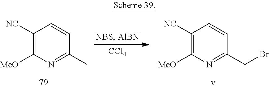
C1([NC])=C([MeO])N=C(C)C=C1.C1([NC])=C([MeO])N=C(CBr)C=C1.[CCl4]
